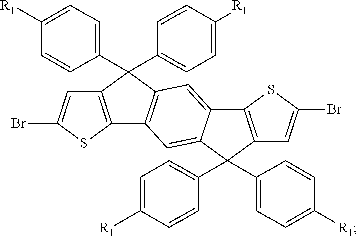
C1=C([R1])C=CC(C2(C3=CC=C([R1])C=C3)C3=C(SC(Br)=C3)C3=C2C=C2C(=C3)C(C3=CC=C([R1])C=C3)(C3=CC=C([R1])C=C3)C3=C2SC(Br)=C3)=C1
